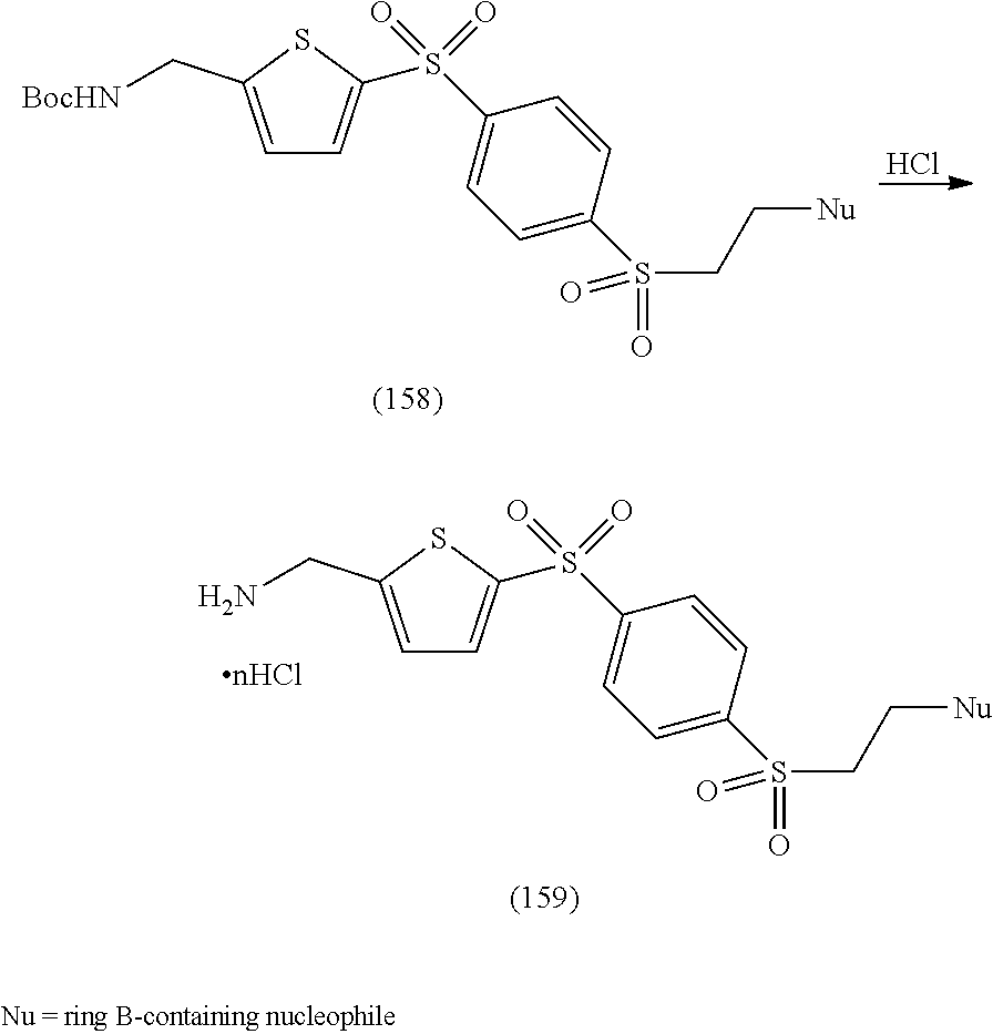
C1=C(C[BocHN])SC(S(C2=CC=C(S(CC[Nu])(=O)=O)C=C2)(=O)=O)=C1.Cl.C1=C(CN)SC(S(C2=CC=C(S(CC[Nu])(=O)=O)C=C2)(=O)=O)=C1
